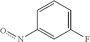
C1=CC=C(F)C=C1no
